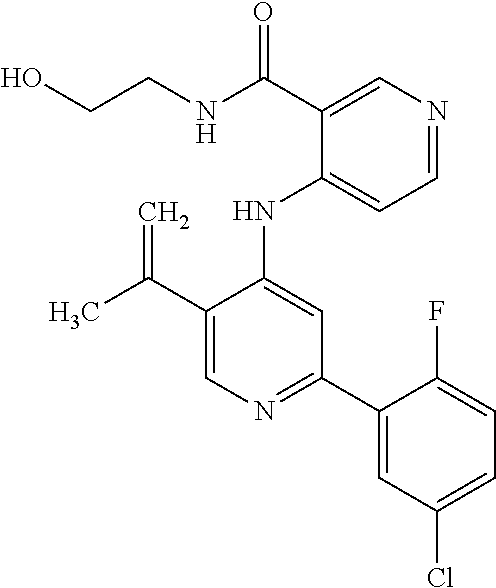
N(C1=CC(C2=CC(Cl)=CC=C2F)=NC=C1C(C)=C)C1=CC=NC=C1C(NCCO)=O
